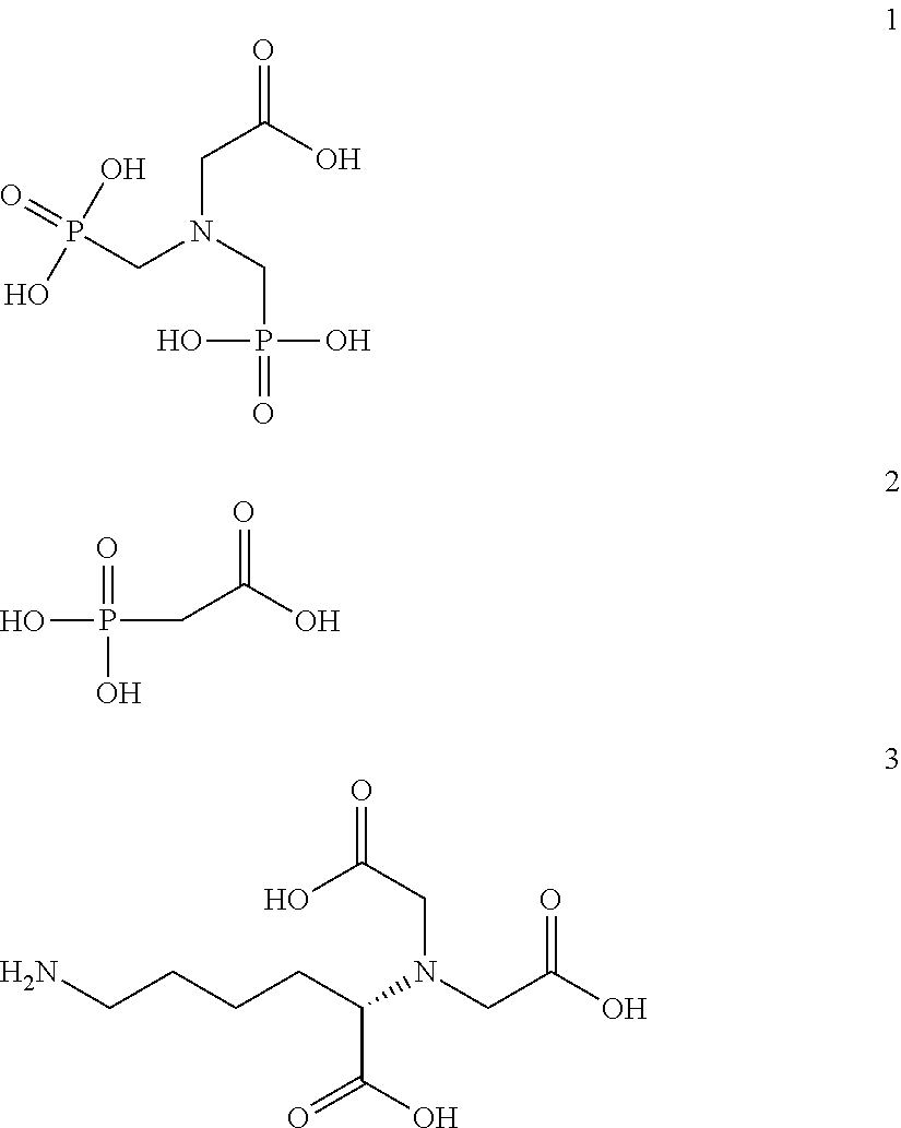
P(CN(CP(=O)(O)O)CC(O)=O)(=O)(O)O.C(C(O)=O)P(O)(=O)O.C(CN(C(C(O)=O)CCCCN)CC(O)=O)(O)=O
